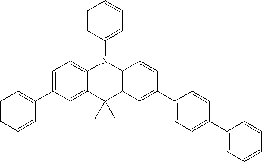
C1(C2=CC=CC=C2)=CC=C2C(=C1)C(C)(C)C1=C(N2C2=CC=CC=C2)C=CC(C2=CC=C(C3=CC=CC=C3)C=C2)=C1
